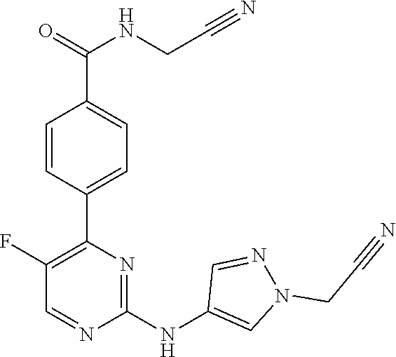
C1(C2=C(F)C=NC(NC3=CN(CC#N)N=C3)=N2)=CC=C(C(NCC#N)=O)C=C1
